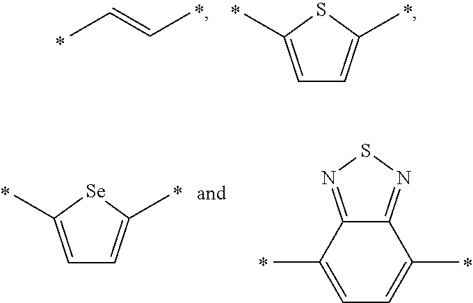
CC=CC.C1=C(C)SC(C)=C1.C1=C(C)[Se]C(C)=C1.C1=C(C)C2=NSN=C2C(C)=C1
